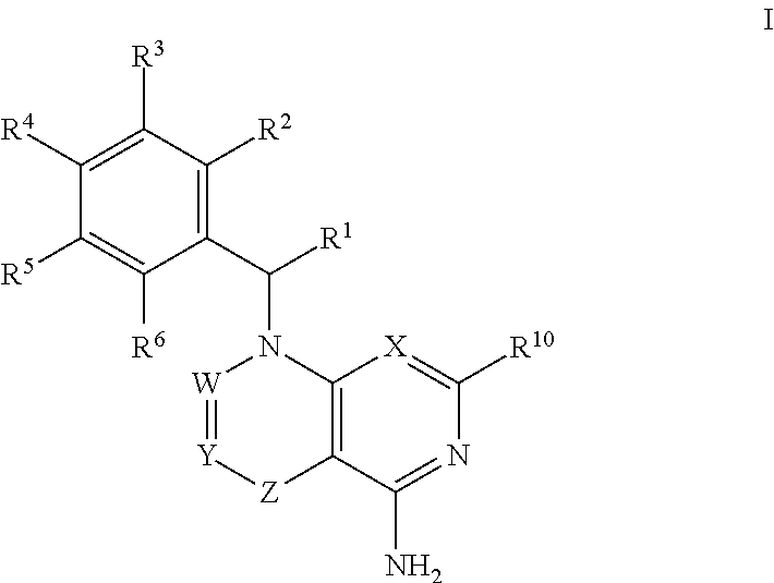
C1(C([R1])N2[W]=[Y][Z]C3=C2[X]=C([R10])N=C3N)=C([R2])C([R3])=C([R4])C([R5])=C1[R6]
